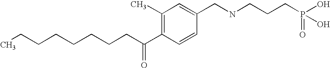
CCCCCCCCC(C1=C(C)C=C(CNCCCP(O)(=O)O)C=C1)=O
